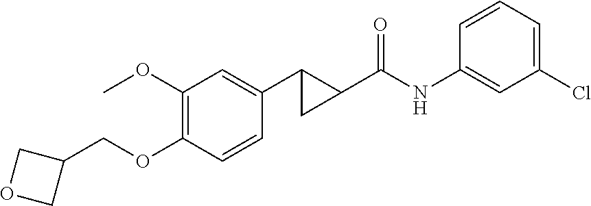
C1(OC)=C(OCC2COC2)C=CC(C2C(C(NC3=CC(Cl)=CC=C3)=O)C2)=C1
